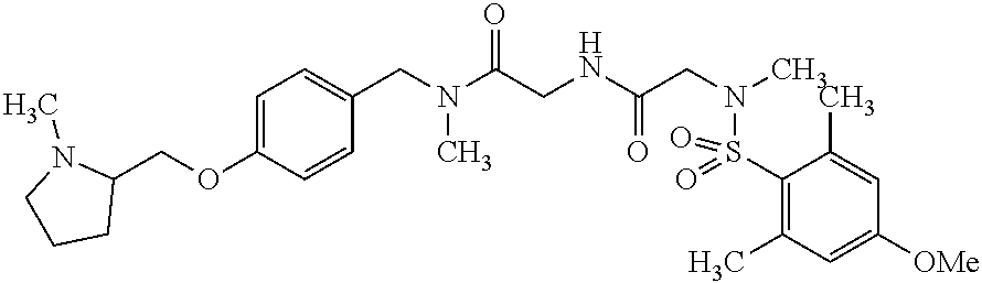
C1=C(OCC2N(C)CCC2)C=CC(CN(C(CNC(CN(C)S(C2=C(C)C=C([OMe])C=C2C)(=O)=O)=O)=O)C)=C1
